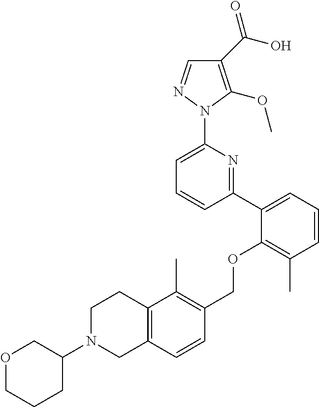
C1(C(O)=O)=C(OC)N(C2=CC=CC(C3=CC=CC(C)=C3OCC3=C(C)C4=C(C=C3)CN(C3COCCC3)CC4)=N2)N=C1
